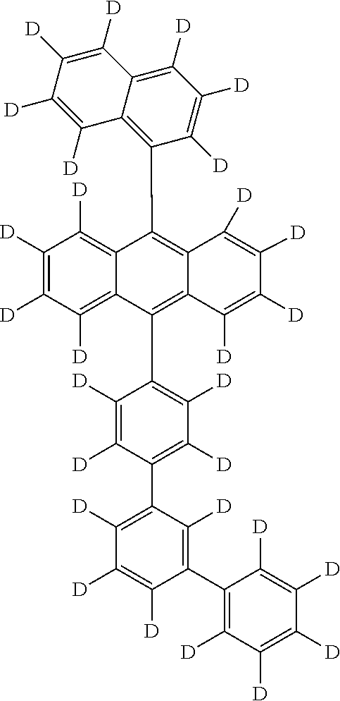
C12=C([D])C([D])=C([D])C([D])=C1C(C1=C([D])C([D])=C(C3=C([D])C([D])=C([D])C(C4=C([D])C([D])=C([D])C([D])=C4[D])=C3[D])C([D])=C1[D])=C1C(=C2C2=C3C(=C([D])C([D])=C2[D])C([D])=C([D])C([D])=C3[D])C([D])=C([D])C([D])=C1[D]
